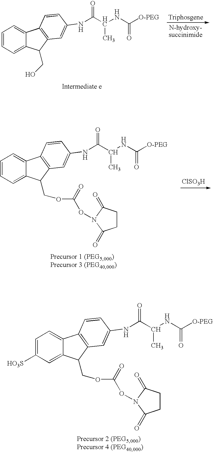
C1=C([HO3S])C=C2C(=C1)C1=C(C2COC(ON2C(=O)CCC2=O)=O)C=C(NC(C(NC([O-PEG])=O)C)=O)C=C1.[ClSO3H].C1=CC=C2C(=C1)C1=C(C2COC(ON2C(=O)CCC2=O)=O)C=C(NC(C(NC([O-PEG])=O)C)=O)C=C1.C1=CC=C2C(=C1)C1=C(C2CO)C=C(NC(C(NC([O-PEG])=O)C)=O)C=C1
